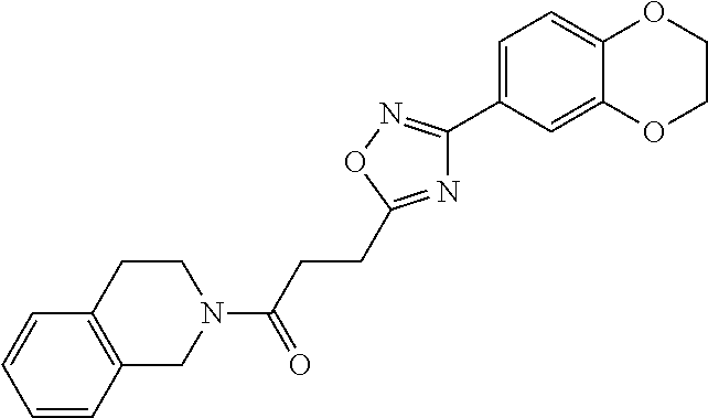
N1(C(=O)CCC2=NC(C3=CC=C4C(=C3)OCCO4)=NO2)CCC2=C(C1)C=CC=C2
